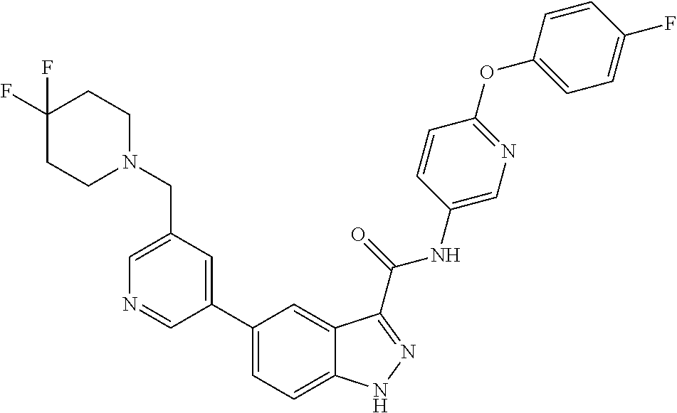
C1(CN2CCC(F)(F)CC2)=CN=CC(C2=CC=C3C(=C2)C(C(NC2=CN=C(OC4=CC=C(F)C=C4)C=C2)=O)=NN3)=C1
